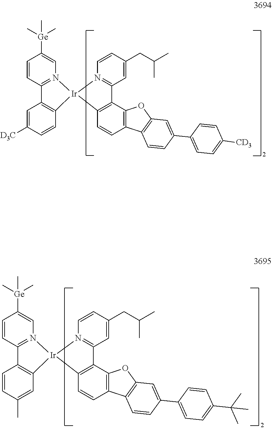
C1=CC2=N(C=C1[Ge](C)(C)C)[Ir]1(C3=C2C=C([D3C])C=C3)N2=C(C=C(CC(C)C)C=C2)C2=C1C=CC1=C2OC2=C1C=CC(C1=CC=C([CD3])C=C1)=C2.C1=CC2=N(C=C1[Ge](C)(C)C)[Ir]1(C3=C2C=CC(C)=C3)N2=C(C=C(CC(C)C)C=C2)C2=C1C=CC1=C2OC2=C1C=CC(C1=CC=C(C(C)(C)C)C=C1)=C2
